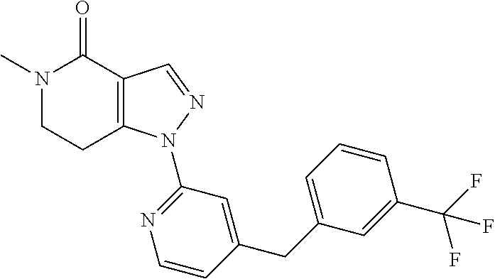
N1(C)CCC2=C(C1=O)C=NN2C1=NC=CC(CC2=CC=CC(C(F)(F)F)=C2)=C1
